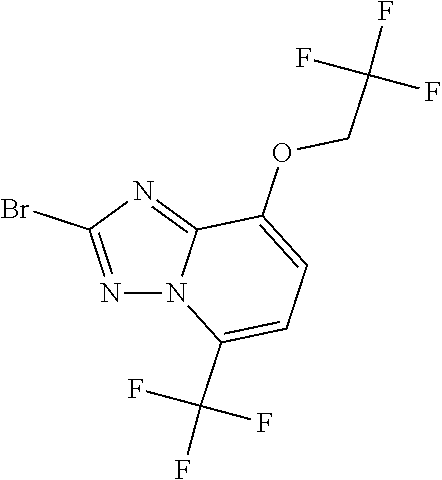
N1=C(Br)N=C2N1C(C(F)(F)F)=CC=C2OCC(F)(F)F
